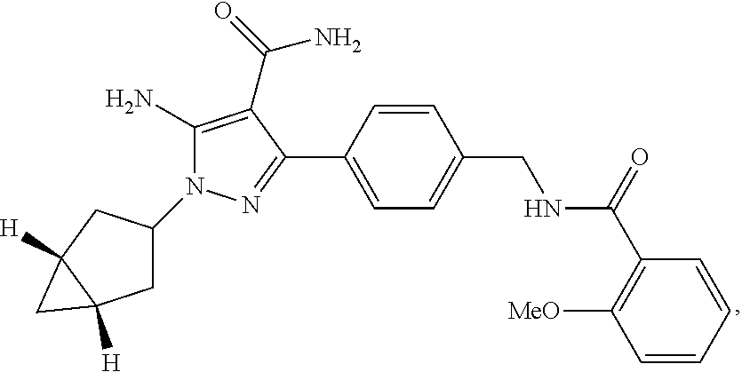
C1=CC(C2=NN(C3CC4([H])C([H])(C3)C4)C(N)=C2C(=O)N)=CC=C1CNC(C1=C([MeO])C=CC=C1)=O
